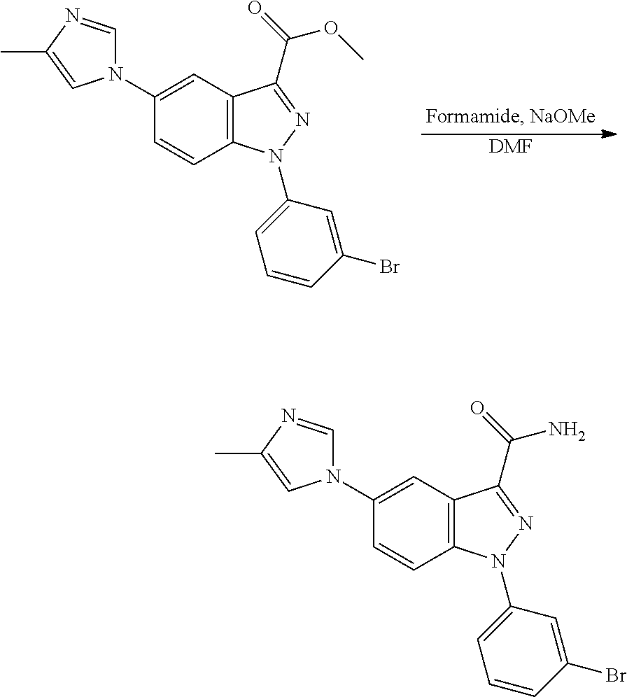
[DMF].C12=C(C=C(N3C=NC(C)=C3)C=C1)C(C(=O)OC)=NN2C1=CC=CC(Br)=C1.C12=C(C=C(N3C=NC(C)=C3)C=C1)C(C(=O)N)=NN2C1=CC=CC(Br)=C1
